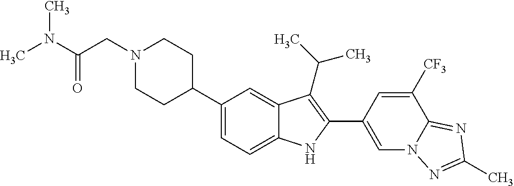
C1(C2CCN(CC(N(C)C)=O)CC2)=CC=C2C(=C1)C(C(C)C)=C(C1=CN3C(=NC(C)=N3)C([CF3])=C1)N2
